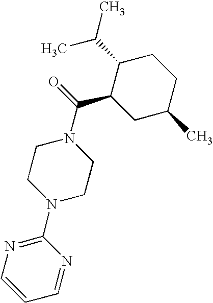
N1(C(C2CC(C)CCC2C(C)C)=O)CCN(C2=NC=CC=N2)CC1
